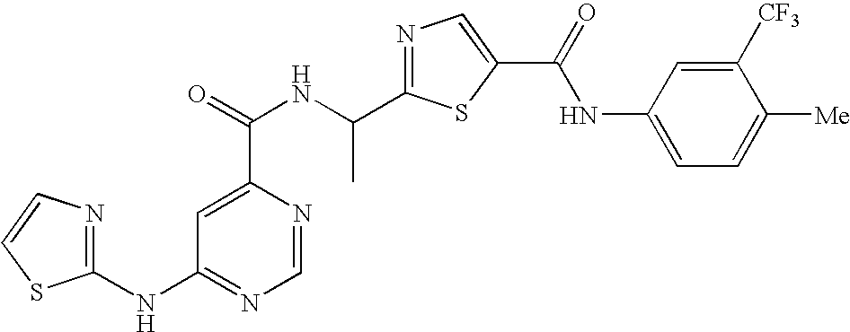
C1=NC(C(=O)NC(C2=NC=C(C(NC3=CC=C([Me])C([CF3])=C3)=O)S2)C)=CC(NC2=NC=CS2)=N1
